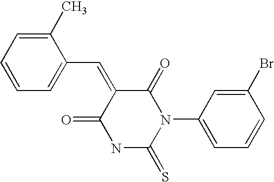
C1=CC=C(C=C2C(=O)N(C3=CC=CC(Br)=C3)C(=S)NC2=O)C(C)=C1
